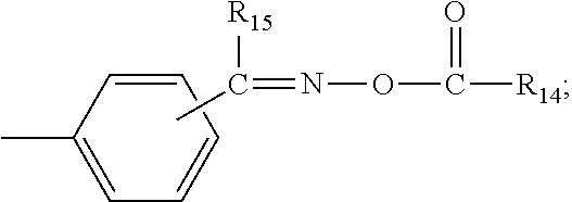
C1=CC(C)=CC=C1.CC([R15])=NOC(=O)[R14]
